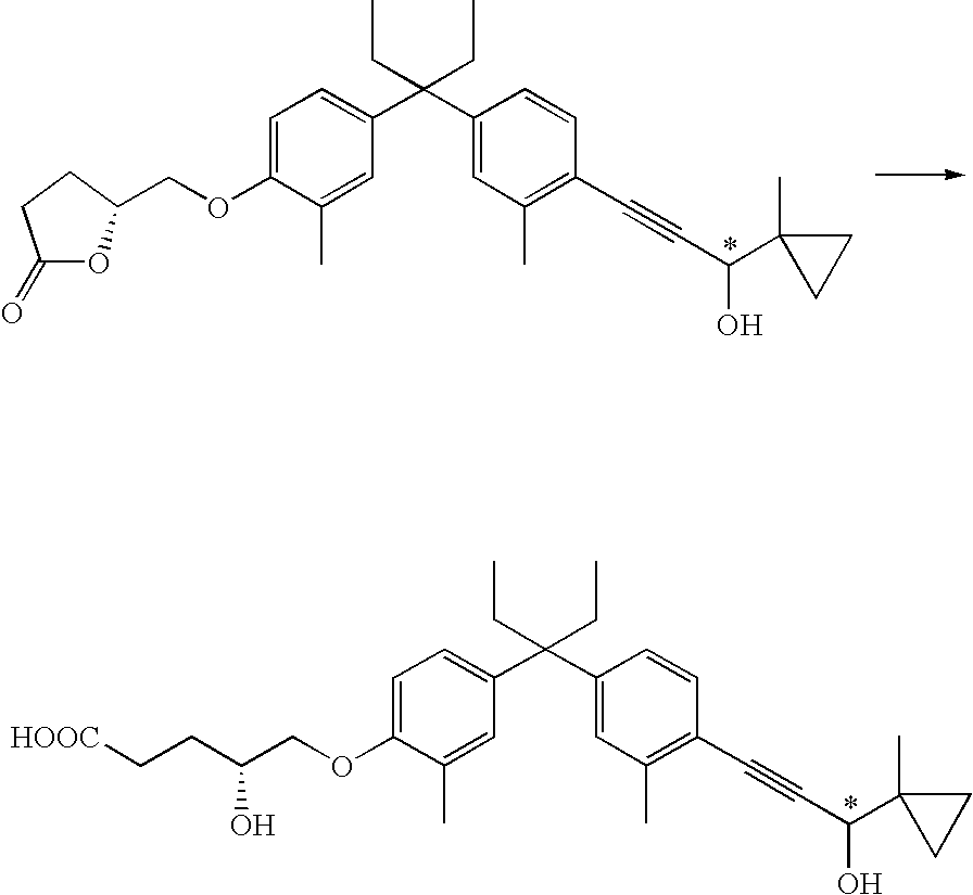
C1=C(OCC(CC[HOOC])O)C(C)=CC(C(C2=CC(C)=C(C#CC(O)C3(C)CC3)C=C2)(CC)CC)=C1.C1=C(OCC2OC(=O)CC2)C(C)=CC(C(C2=CC(C)=C(C#CC(O)C3(C)CC3)C=C2)(CC)CC)=C1
